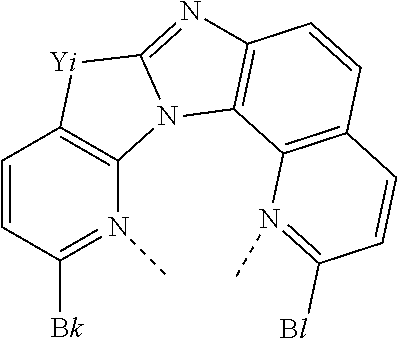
C1=CC([Bk])=N(C)C2=C1[Yi]C1=NC3=C(N21)C1=C(C=C3)C=CC([Bl])=N1C
